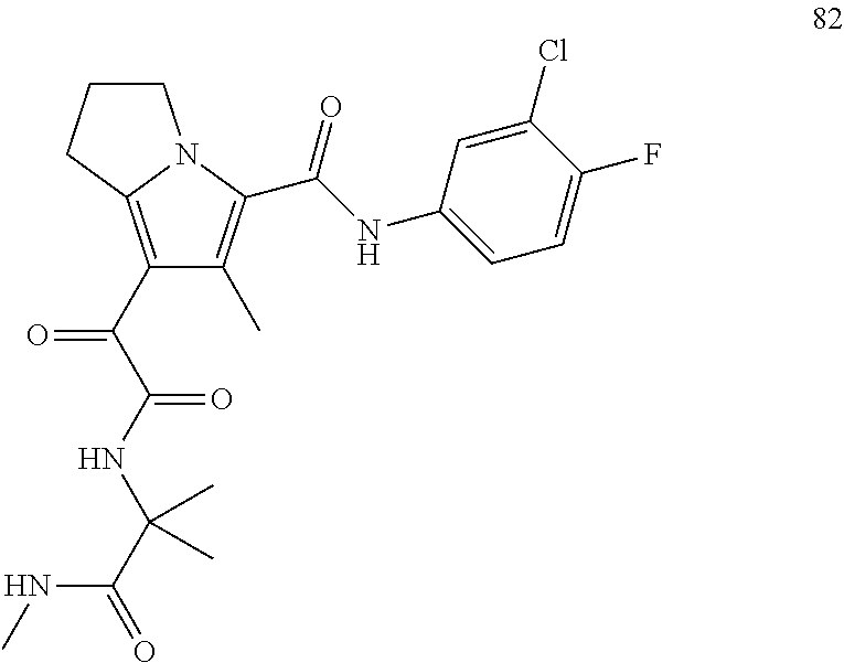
C1(C(C(NC(C(NC)=O)(C)C)=O)=O)=C2N(C(C(=O)NC3=CC=C(F)C(Cl)=C3)=C1C)CCC2
